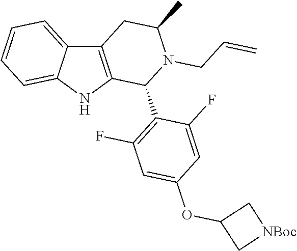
C12=CC=CC=C1C1=C(N2)C(C2=C(F)C=C(OC3C[NBoc]C3)C=C2F)N(CC=C)C(C)C1
